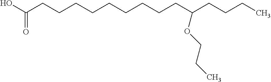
OC(CCCCCCCCCC(CCCC)OCCC)=O
